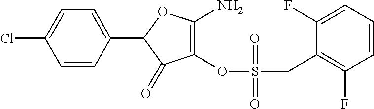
C1(C2=CC=C(Cl)C=C2)C(=O)C(OS(CC2=C(F)C=CC=C2F)(=O)=O)=C(N)O1
